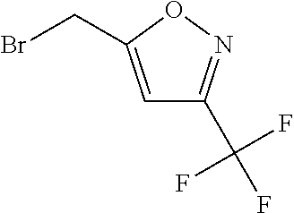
C1=C(CBr)ON=C1C(F)(F)F
